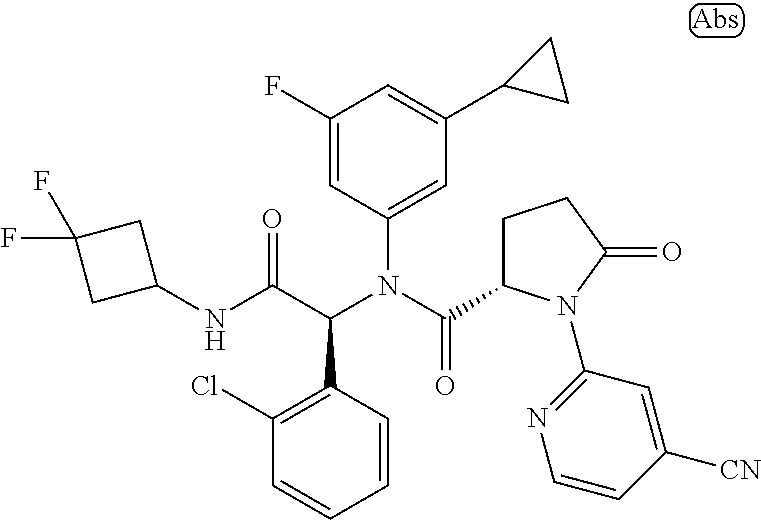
C1(N(C(C2CCC(=O)N2C2=NC=CC([CN])=C2)=O)C(C(NC2CC(F)(F)C2)=O)C2=C(Cl)C=CC=C2)=CC(C2CC2)=CC(F)=C1
